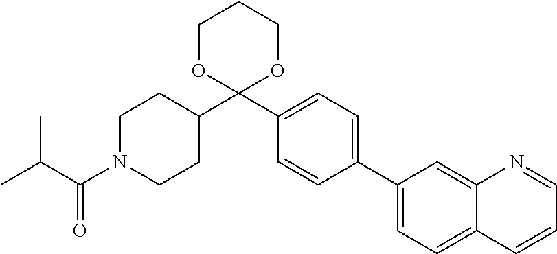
C1(C2=CC=C3C(=C2)N=CC=C3)=CC=C(C2(C3CCN(C(C(C)C)=O)CC3)OCCCO2)C=C1
